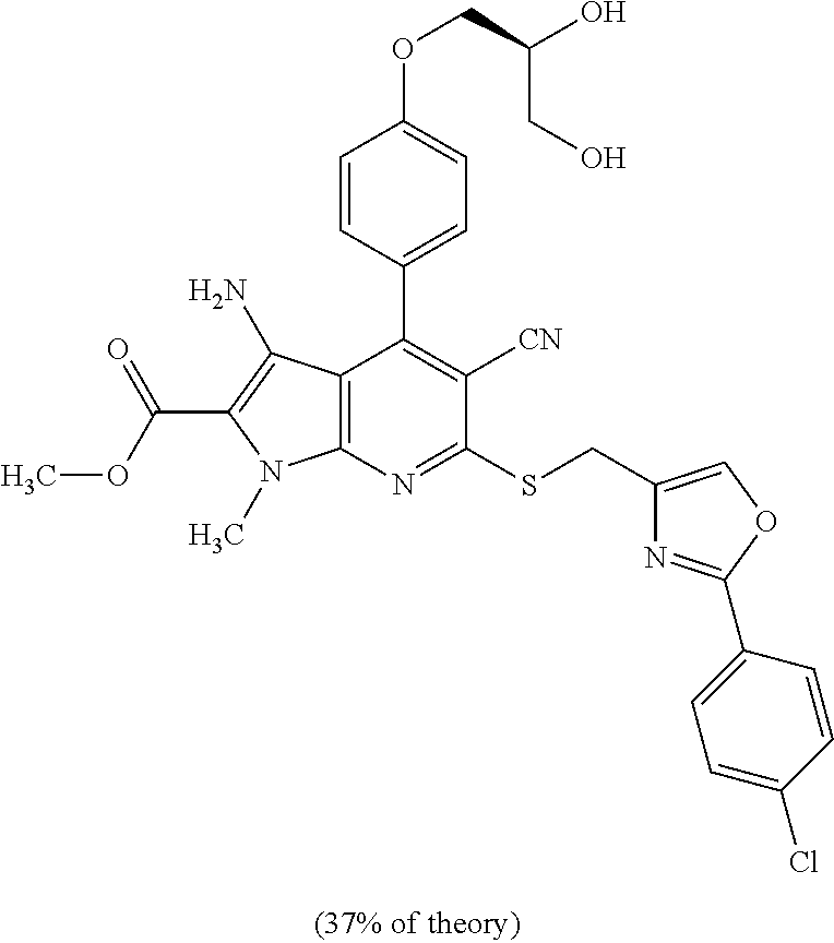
C12=C(N=C(SCC3=COC(C4=CC=C(Cl)C=C4)=N3)C([CN])=C1C1=CC=C(OCC(O)CO)C=C1)N(C)C(C(OC)=O)=C2N
